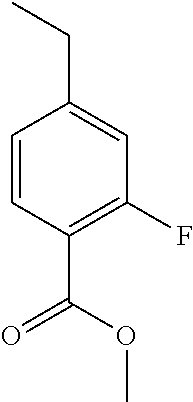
C1=CC(C(OC)=O)=C(F)C=C1CC
